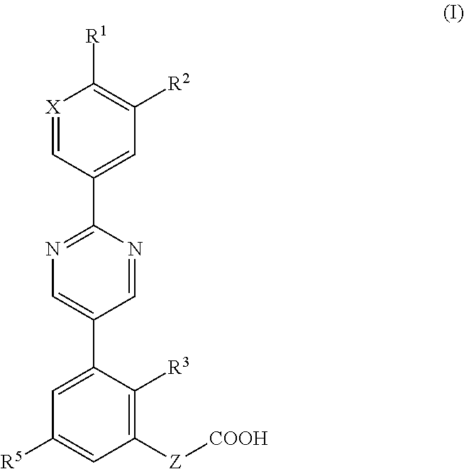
C1=C(C2=CN=C(C3=CC([R2])=C([R1])[X]=C3)N=C2)C([R3])=C([Z][COOH])C=C1[R5]
